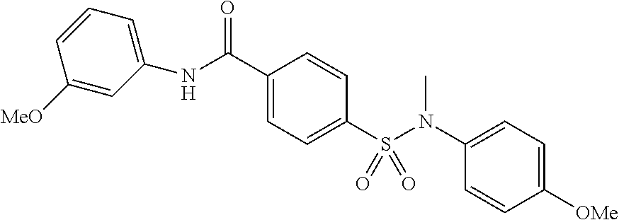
C1(NC(C2=CC=C(S(N(C3=CC=C([OMe])C=C3)C)(=O)=O)C=C2)=O)=CC=CC([MeO])=C1
